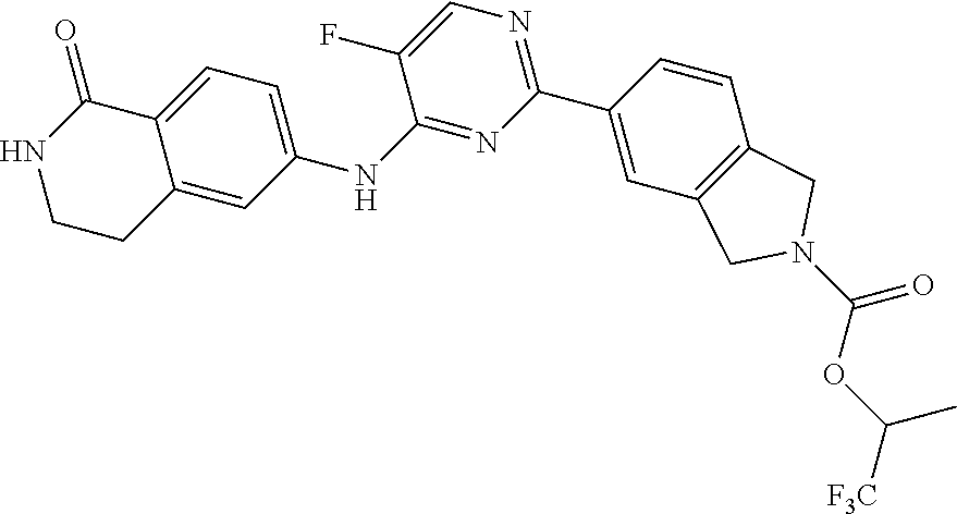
N1CCC2=CC(NC3=NC(C4=CC5=C(C=C4)CN(C(OC([F3C])C)=O)C5)=NC=C3F)=CC=C2C1=O
